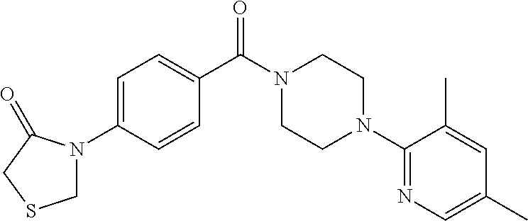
C1=C(N2CSCC2=O)C=CC(C(N2CCN(C3=NC=C(C)C=C3C)CC2)=O)=C1
